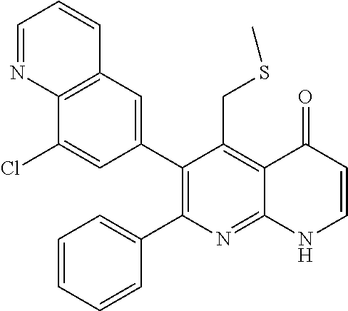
C12=C(C=C(C3=C(C4=CC=CC=C4)N=C4C(=C3CSC)C(=O)C=CN4)C=C1Cl)C=CC=N2
